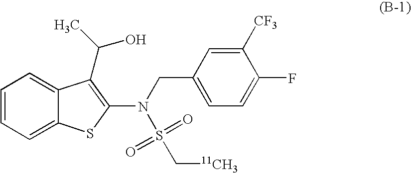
C1=CC=C2C(=C1)C(C(C)O)=C(N(CC1=CC=C(F)C([CF3])=C1)S(=O)(=O)C[11CH3])S2
